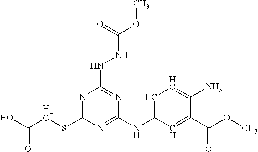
OC(CSC1=NC(NNC(OC)=O)=NC(NC2=CC=C(N)C(C(OC)=O)=C2)=N1)=O
